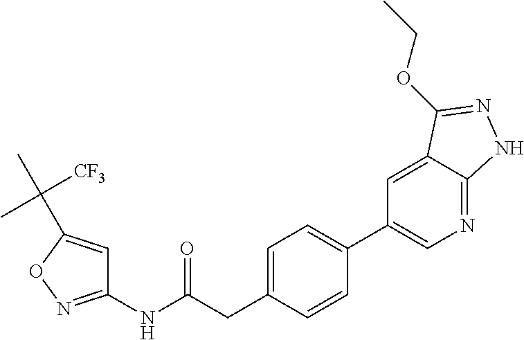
C1=C(CC(NC2=NOC(C(C)([CF3])C)=C2)=O)C=CC(C2=CN=C3C(=C2)C(OCC)=NN3)=C1
